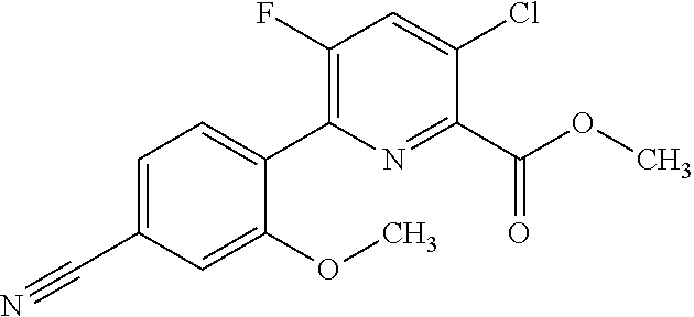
C(#N)C1=CC=C(C2=C(F)C=C(Cl)C(C(OC)=O)=N2)C(OC)=C1
